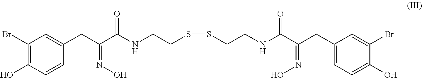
C1(Br)=C(O)C=CC(CC(C(NCCSSCCNC(C(CC2=CC=C(O)C(Br)=C2)=NO)=O)=O)=NO)=C1
